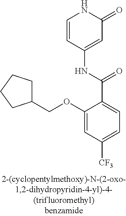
O(C1=CC([CF3])=CC=C1C(=O)NC1=CC(=O)NC=C1)CC1CCCC1
